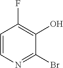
C1=CN=C(Br)C(O)=C1F
